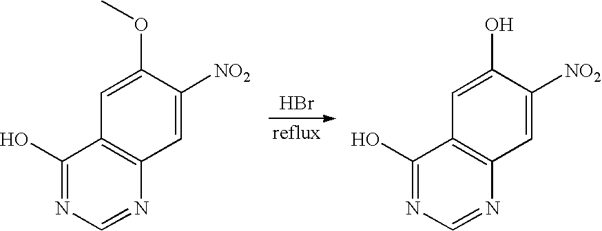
C1(O)=NC=NC2=C1C=C(OC)C([NO2])=C2.Br.C1(O)=NC=NC2=C1C=C(O)C([NO2])=C2
